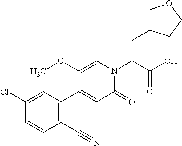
C1C(CC(N2C=C(OC)C(C3=C(C#N)C=CC(Cl)=C3)=CC2=O)C(O)=O)CCO1
